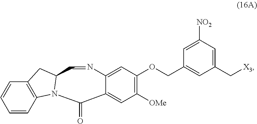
[X3]CC1=CC([NO2])=CC(COC2=C([OMe])C=C3C(=C2)N=CC2N(C3=O)C3=C(C=CC=C3)C2)=C1
